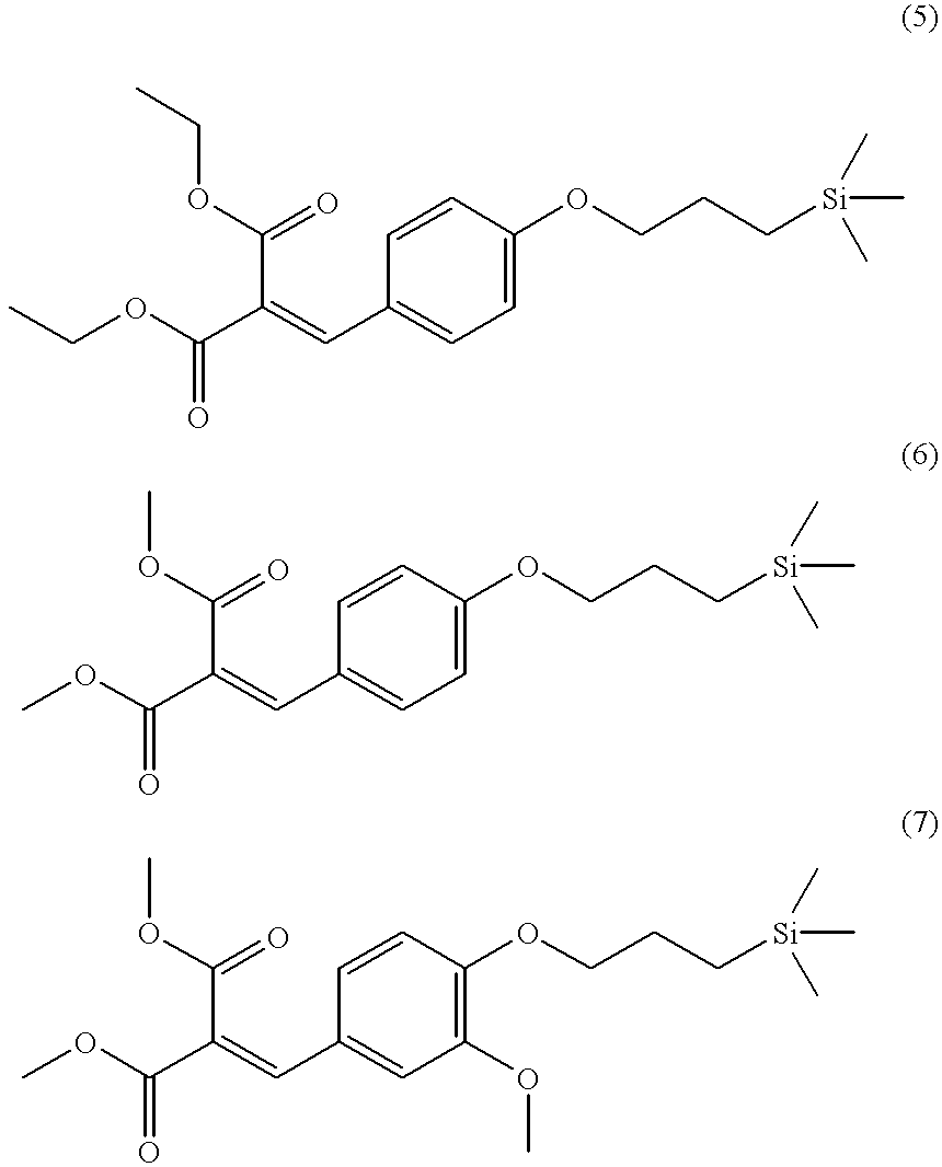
CCOC(C(=CC1=CC=C(OCCC[Si](C)(C)C)C=C1)C(=O)OCC)=O.COC(C(=CC1=CC=C(OCCC[Si](C)(C)C)C=C1)C(=O)OC)=O.COC(C(=CC1=CC(OC)=C(OCCC[Si](C)(C)C)C=C1)C(=O)OC)=O
